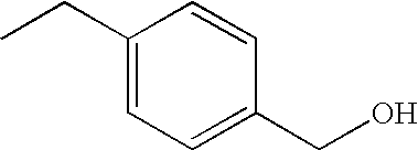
C1(CC)=CC=C(CO)C=C1
